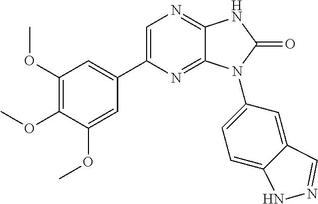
C1(OC)=C(OC)C(OC)=CC(C2=CN=C3C(=N2)N(C2=CC=C4C(=C2)C=NN4)C(=O)N3)=C1
